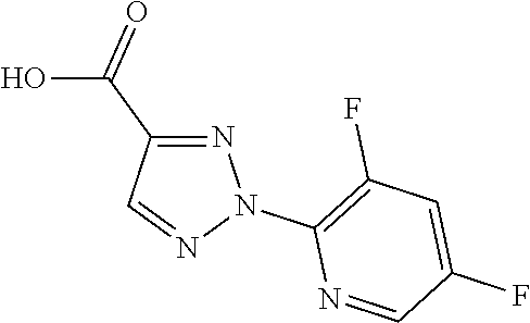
N1=C(C(=O)O)C=NN1C1=C(F)C=C(F)C=N1
